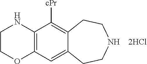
C1COC2=C(N1)C([cPr])=C1C(=C2)CCNCC1
